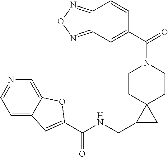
C1=C2C(=CN=C1)OC(C(=O)NCC1CC13CCN(C(=O)C1=CC4=NON=C4C=C1)CC3)=C2
